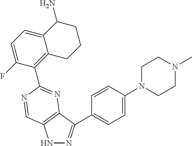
C1=C(N2CCN(C)CC2)C=CC(C2=NNC3=C2N=C(C2=C4C(=CC=C2F)C(N)CCC4)N=C3)=C1
